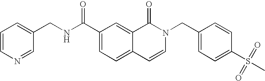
C1=CN=CC(CNC(C2=CC=C3C(=C2)C(=O)N(CC2=CC=C(S(C)(=O)=O)C=C2)C=C3)=O)=C1
